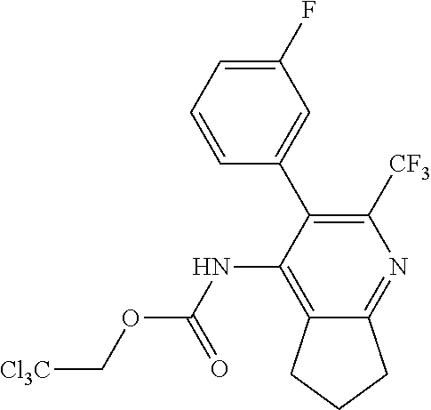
N(C1=C2C(=NC([CF3])=C1C1=CC(F)=CC=C1)CCC2)C(OC[Cl3C])=O
